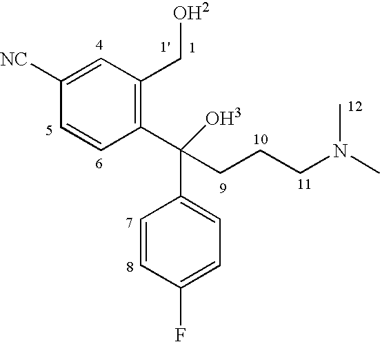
C1([NC])=CC(C[OH2])=C(C(C2=CC=C(F)C=C2)([OH3])CCCN(C)C)C=C1
